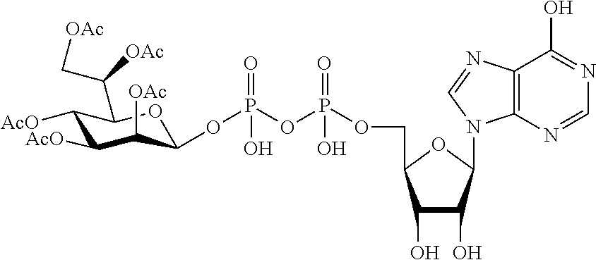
C1([AcO])C([AcO])C([OAc])C(OP(OP(OCC2OC(N3C4=C(C(O)=NC=N4)N=C3)C(O)C2O)(=O)O)(=O)O)OC1C(C[OAc])[OAc]
